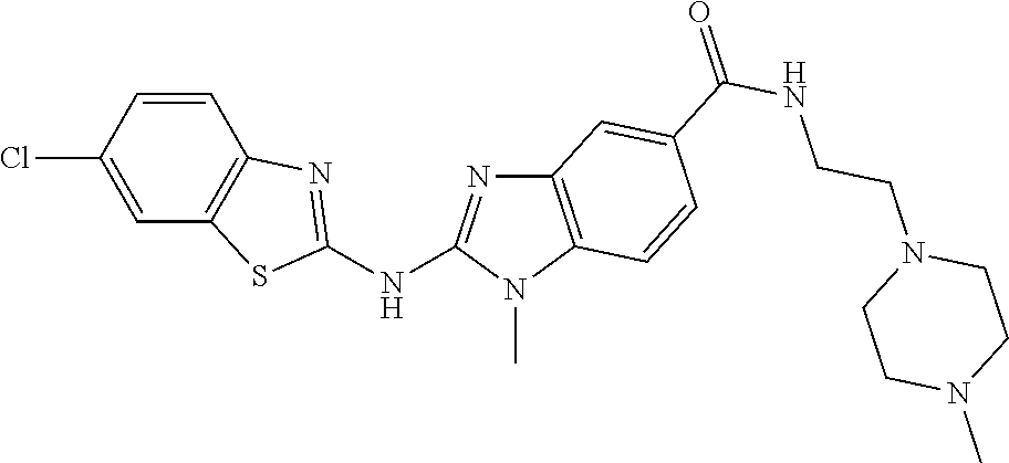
ClC1=CC2=C(C=C1)N=C(NC1=NC3=C(N1C)C=CC(C(NCCN1CCN(C)CC1)=O)=C3)S2
